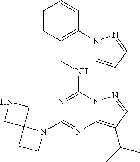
C1(N2C3(CC2)CNC3)=NC2=C(C(C)C)C=NN2C(NCC2=C(N3C=CC=N3)C=CC=C2)=N1
